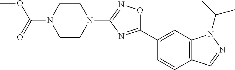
C(N1CCN(C2=NOC(C3=CC4=C(C=C3)C=NN4C(C)C)=N2)CC1)(=O)OC
